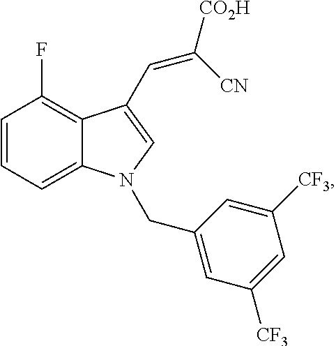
C1=CC=C2C(=C1F)C(C=C([CO2H])[CN])=CN2CC1=CC([CF3])=CC([CF3])=C1
